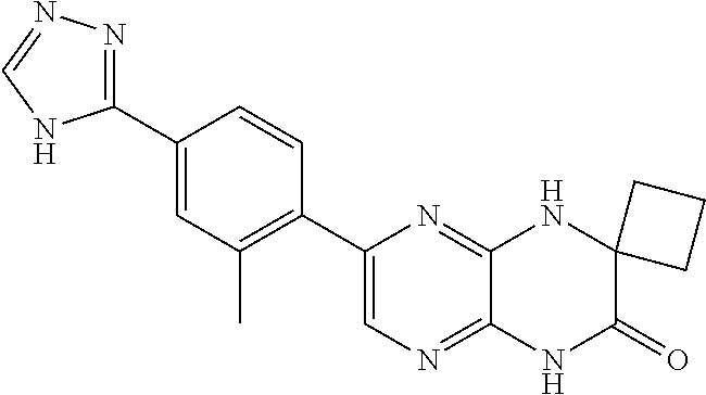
C1(C2=NN=CN2)=CC(C)=C(C2=CN=C3C(=N2)NC2(C(=O)N3)CCC2)C=C1
